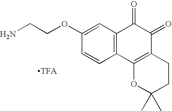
C1=C(OCCN)C=CC2=C1C(=O)C(=O)C1=C2OC(C)(C)CC1
